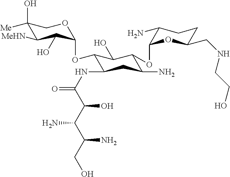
C1(O)([Me])C([MeHN])C(O)C(OC2C(NC(=O)C(C(C(CO)N)N)O)CC(N)C(OC3C(N)CCC(CNCCO)O3)C2O)OC1
